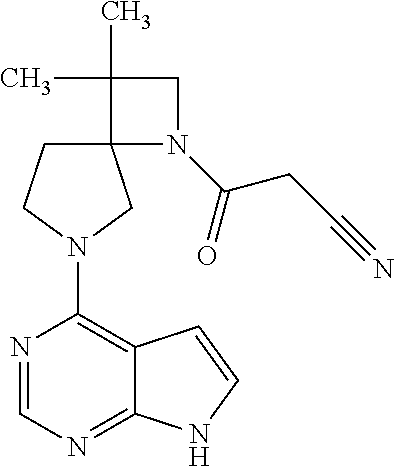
N1=CN=C2C(=C1N1CC3(CC1)N(C(=O)CC#N)CC3(C)C)C=CN2
